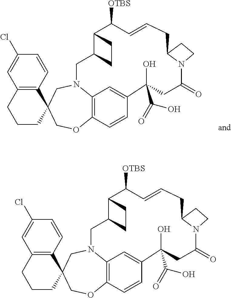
C12=C(C=CC(Cl)=C1)C1(CCC2)COC2=C3N(C1)CC1C(C([OTBS])C=CCC4N(C(=O)CC(O)(C(=O)O)C(=C3)C=C2)CC4)CC1.C12=C(C=CC(Cl)=C1)C1(CCC2)COC2=C3N(C1)CC1C(C([OTBS])C=CCC4N(C(=O)CC(O)(C(=O)O)C(=C3)C=C2)CC4)CC1
